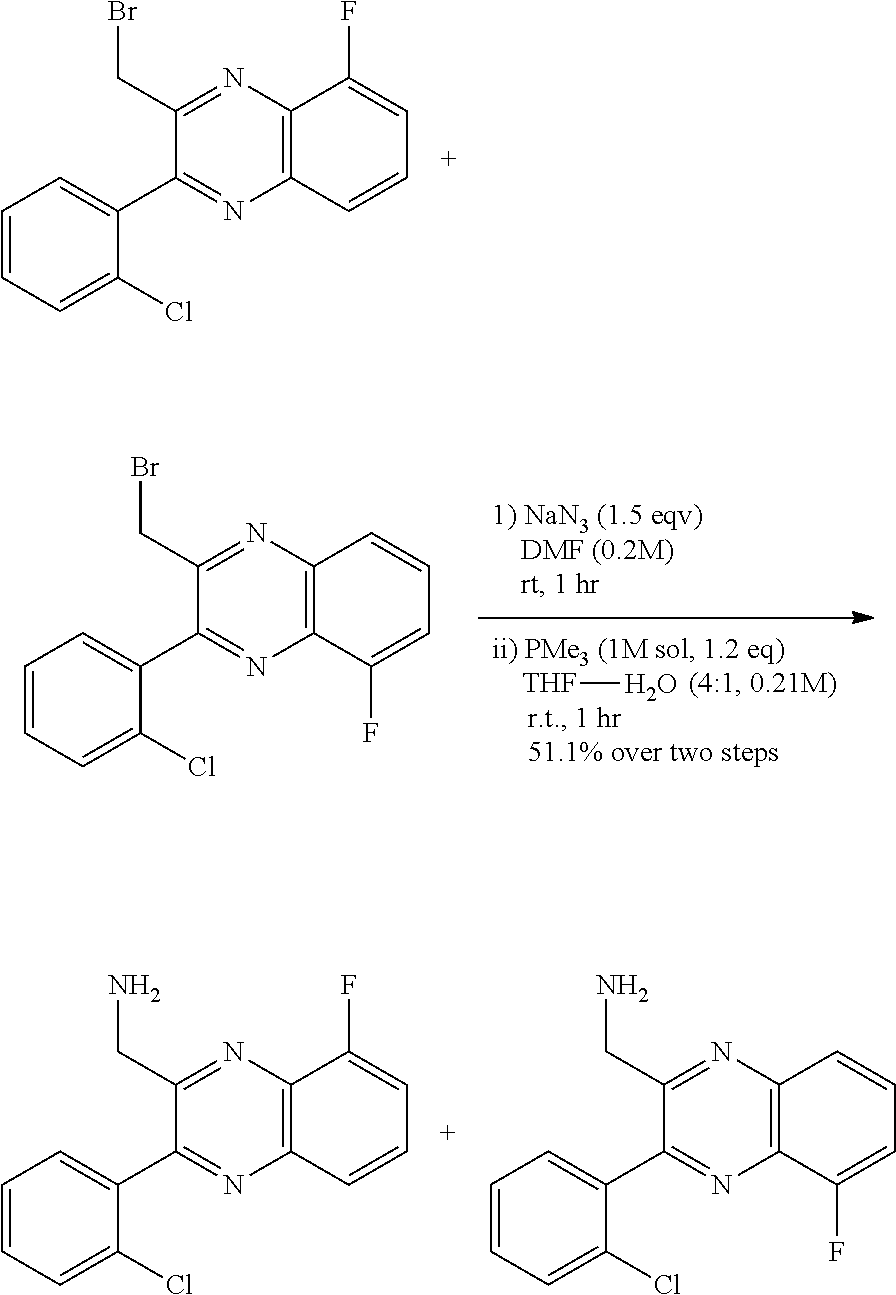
C12=C(N=C(CBr)C(C3=CC=CC=C3Cl)=N1)C(F)=CC=C2.[THF]O.C12=C(C=CC=C1F)N=C(CBr)C(C1=CC=CC=C1Cl)=N2.C12=C(N=C(CN)C(C3=CC=CC=C3Cl)=N1)C(F)=CC=C2.C12=C(N=C(CN)C(C3=CC=CC=C3Cl)=N1)C=CC=C2F
